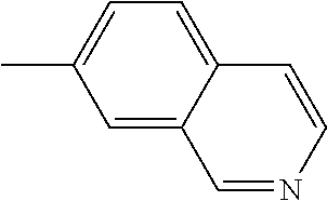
C1=C2C(=CC=C1C)C=CN=C2
